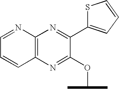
C12=C(N=C(C3=CC=CS3)C(OC(C)C)=N1)N=CC=C2
